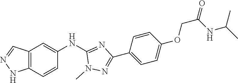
C12=C(C=CC(NC3=NC(C4=CC=C(OCC(=O)NC(C)C)C=C4)=NN3C)=C1)NN=C2
